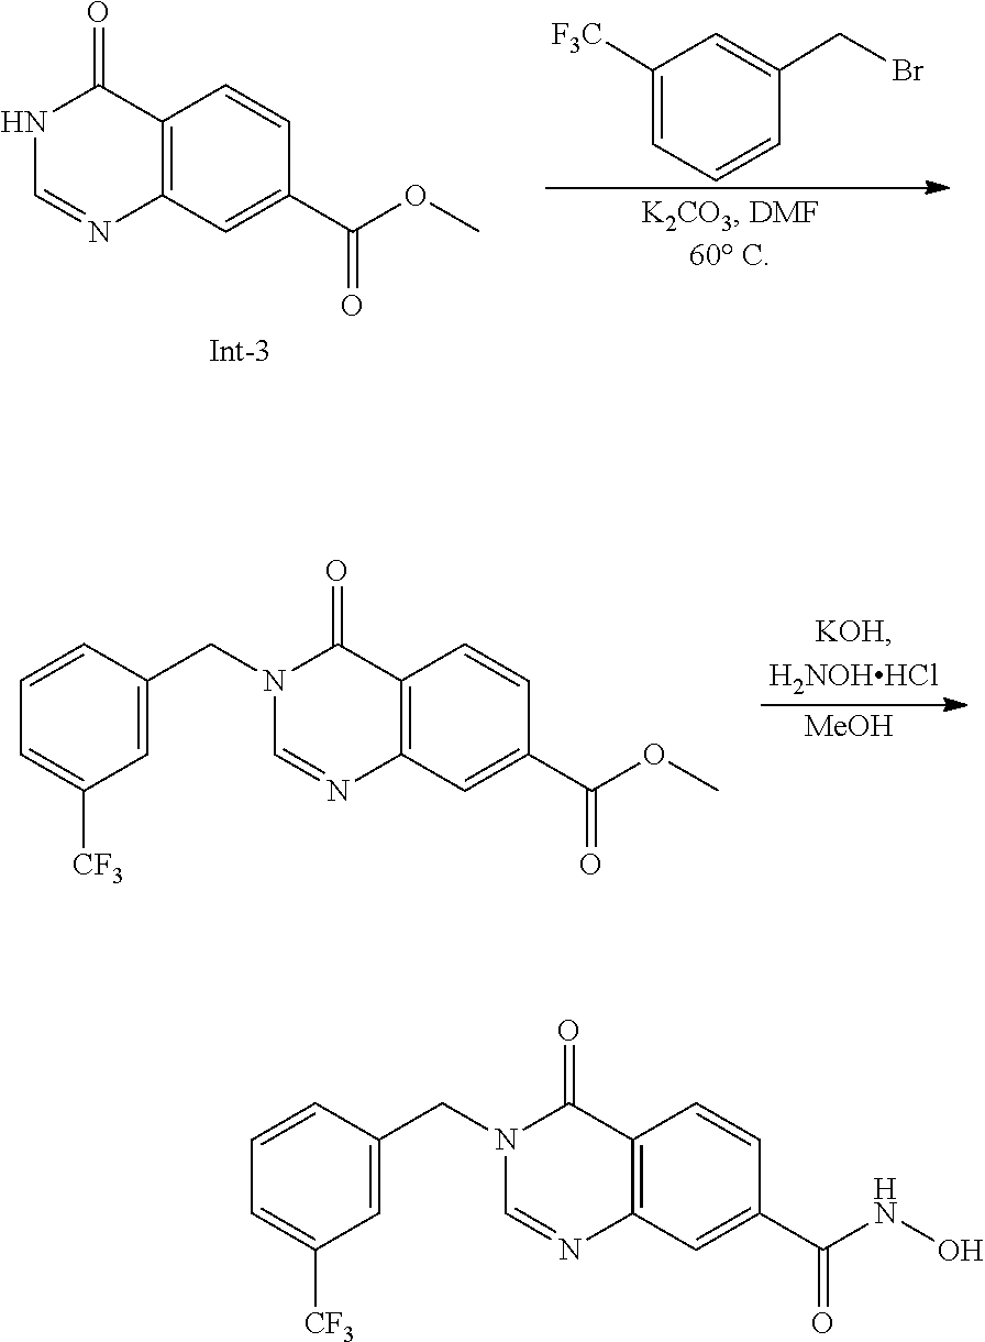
[MeOH].C1=CC(CN2C=NC3=C(C2=O)C=CC(C(OC)=O)=C3)=CC([CF3])=C1.C1([F3C])=CC=CC(CBr)=C1.N1C=NC2=C(C1=O)C=CC(C(OC)=O)=C2.C1=CC(CN2C=NC3=C(C2=O)C=CC(C(NO)=O)=C3)=CC([CF3])=C1
